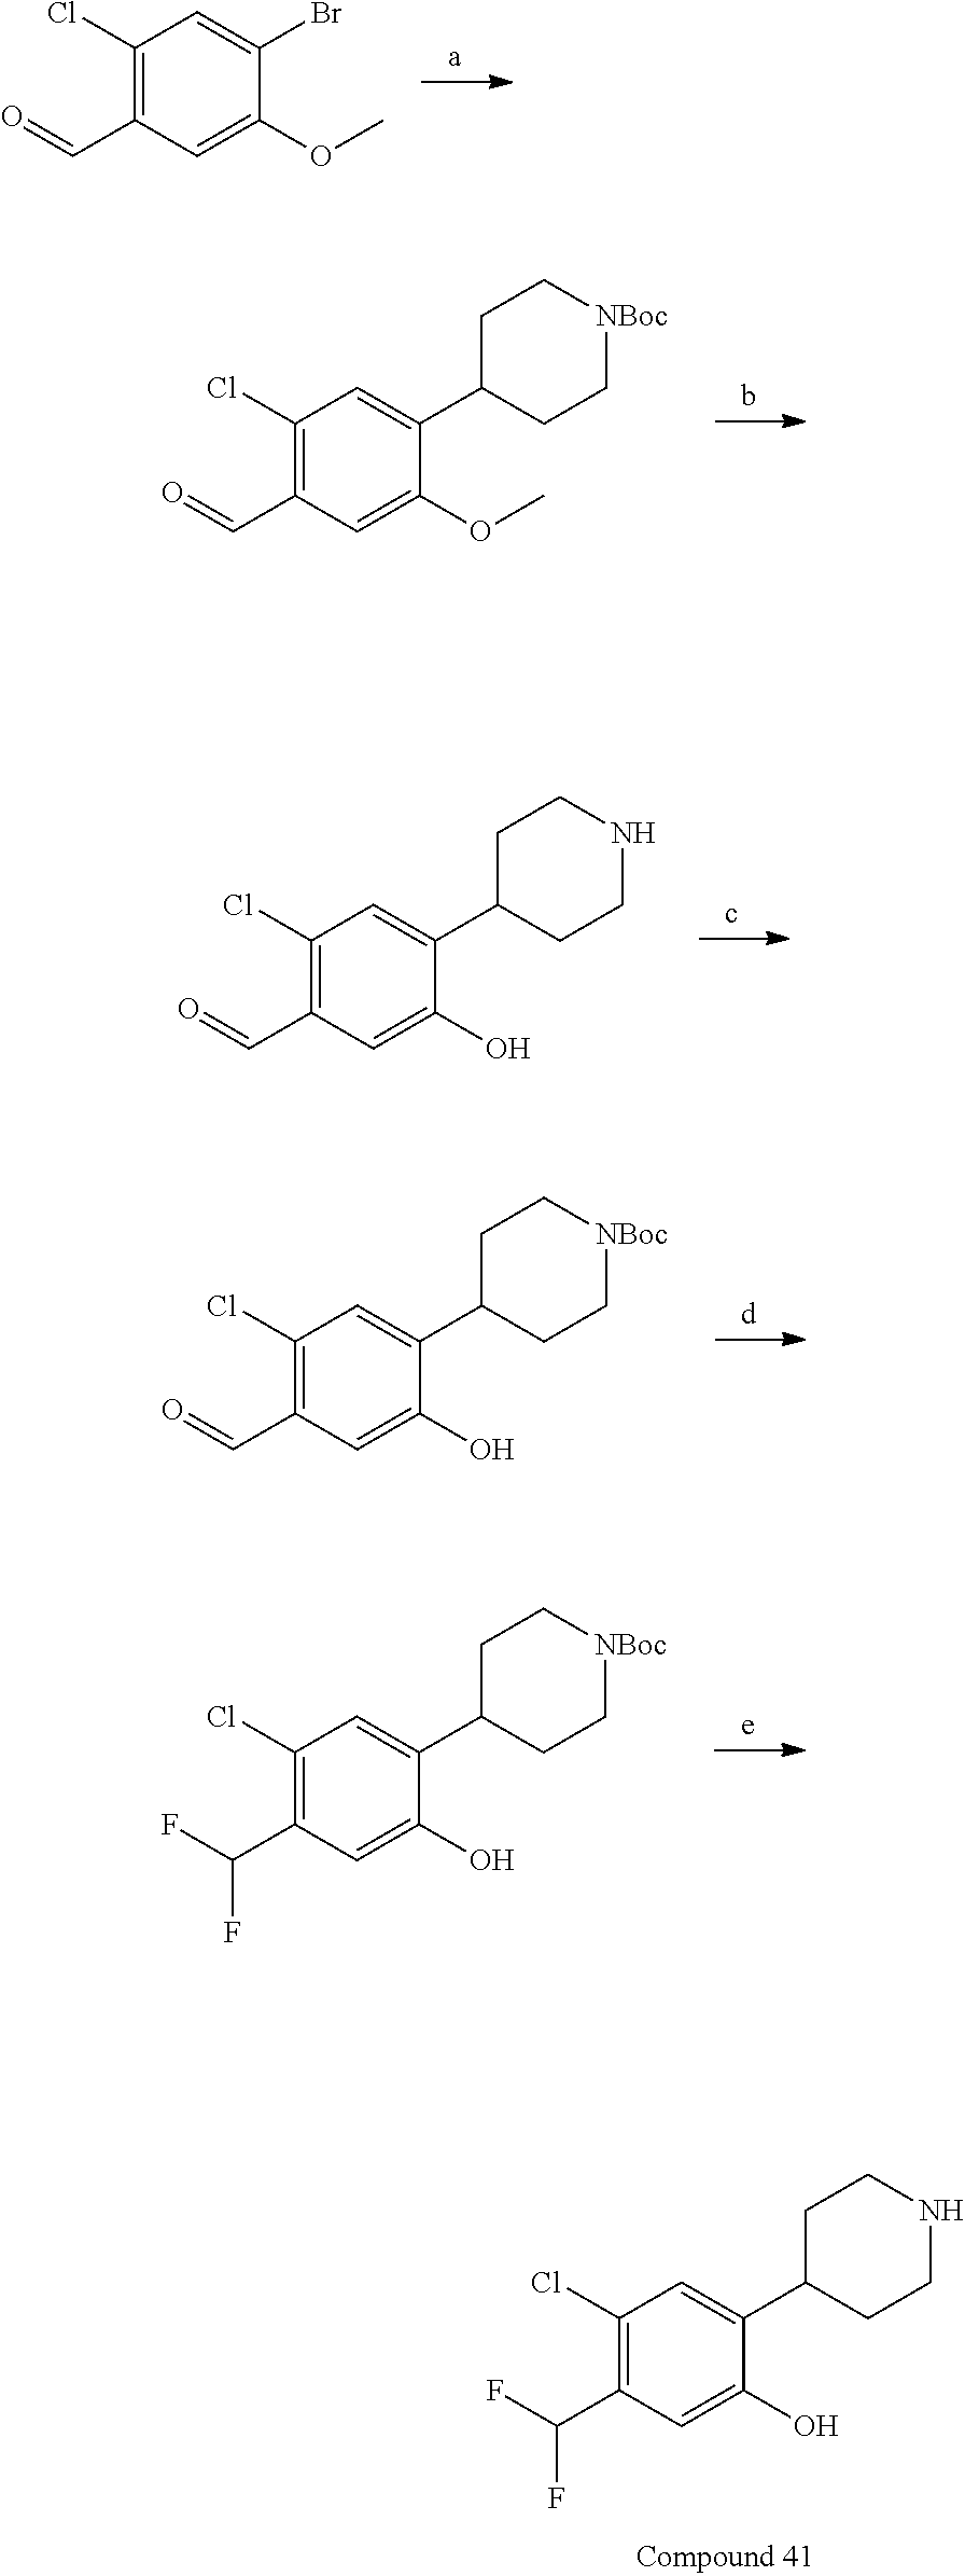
C1(Cl)=C(C=O)C=C(OC)C(Br)=C1.C1(Cl)=C(C=O)C=C(OC)C(C2CC[NBoc]CC2)=C1.C1(Cl)=C(C=O)C=C(O)C(C2CCNCC2)=C1.C1(Cl)=C(C=O)C=C(O)C(C2CC[NBoc]CC2)=C1.C1(Cl)=C(C(F)F)C=C(O)C(C2CC[NBoc]CC2)=C1.C1(Cl)=C(C(F)F)C=C(O)C(C2CCNCC2)=C1
